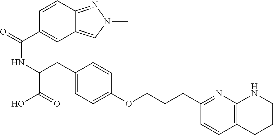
C(NC(C(=O)O)CC1=CC=C(OCCCC2=NC3=C(C=C2)CCCN3)C=C1)(=O)C1=CC2=CN(C)N=C2C=C1
